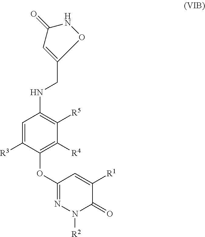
C1=C([R3])C(OC2=NN([R2])C(=O)C([R1])=C2)=C([R4])C([R5])=C1NCC1=CC(=O)NO1
